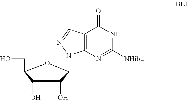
C1([NHibu])=NC2=C(C(=O)N1)C=NN2C1C(O)C(O)C(CO)O1
